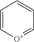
C1=C[O+]=CC=C1
